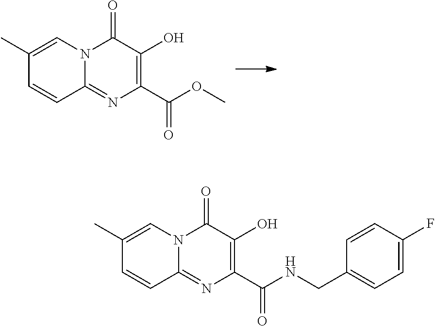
C1(C)=CN2C(=NC(C(OC)=O)=C(O)C2=O)C=C1.C1(C)=CN2C(=NC(C(NCC3=CC=C(F)C=C3)=O)=C(O)C2=O)C=C1
